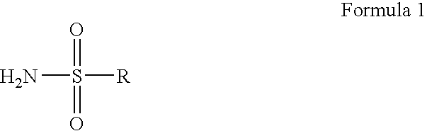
NS([R])(=O)=O
